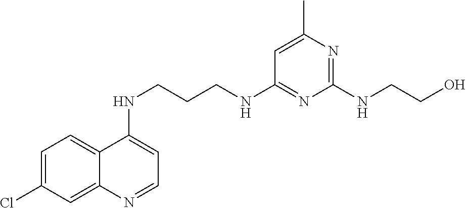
C1=C(Cl)C=C2C(=C1)C(NCCCNC1=NC(NCCO)=NC(C)=C1)=CC=N2
